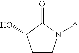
C1CN(C)C(=O)C1O
